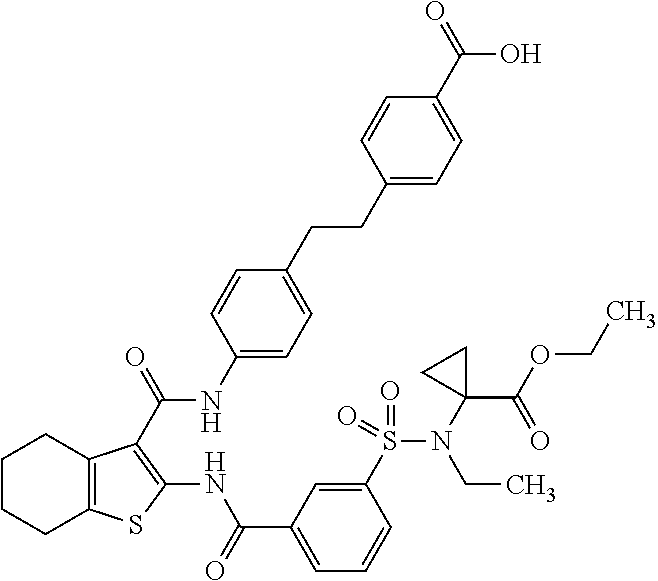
C1(CCC2=CC=C(NC(=O)C3=C(NC(C4=CC=CC(S(N(C5(C(OCC)=O)CC5)CC)(=O)=O)=C4)=O)SC4=C3CCCC4)C=C2)=CC=C(C(=O)O)C=C1
